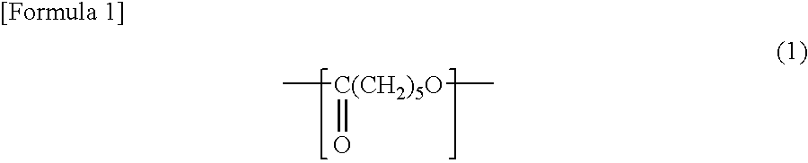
C[C(CH2)5O](C)=O
